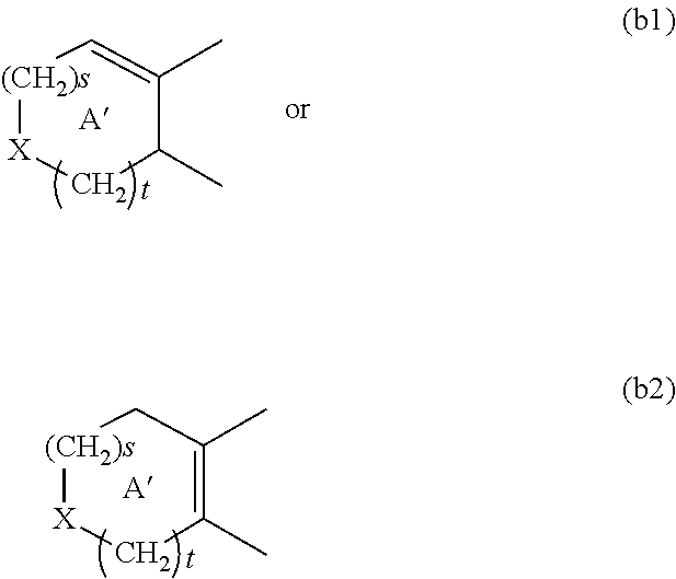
[(CH2)s]1[X]CC(C)=C(C)C1.[(CH2)s]1[X]CC(C)C(C)=C1
